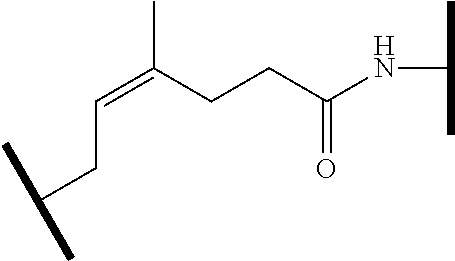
C(=C(CCC(=O)NC(C)C)C)CC(C)C
